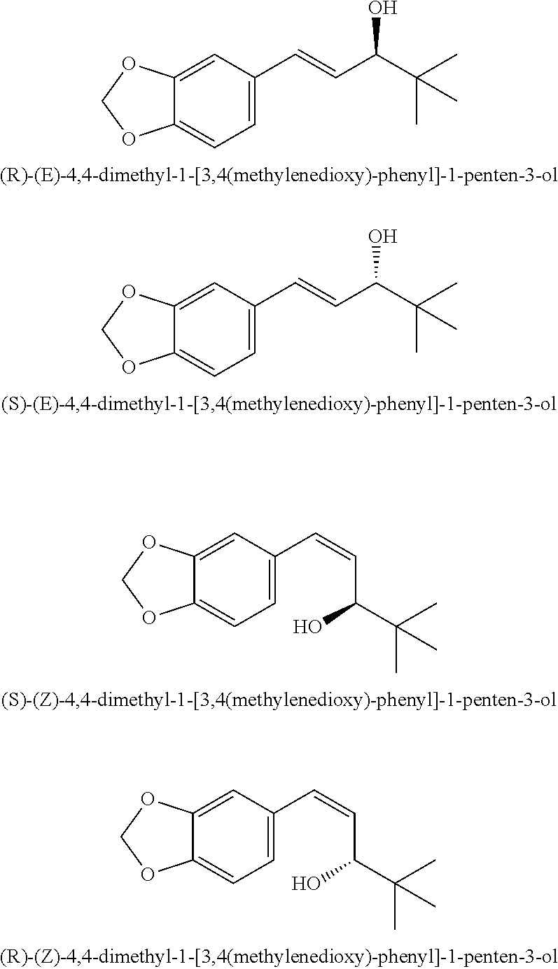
C12=CC(C=CC(C(C)(C)C)O)=CC=C1OCO2.C12=CC(C=CC(C(C)(C)C)O)=CC=C1OCO2.C12=CC(C=CC(C(C)(C)C)O)=CC=C1OCO2.C12=CC(C=CC(C(C)(C)C)O)=CC=C1OCO2
